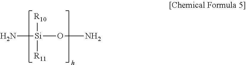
N[Si](ON)([R10])[R11]
